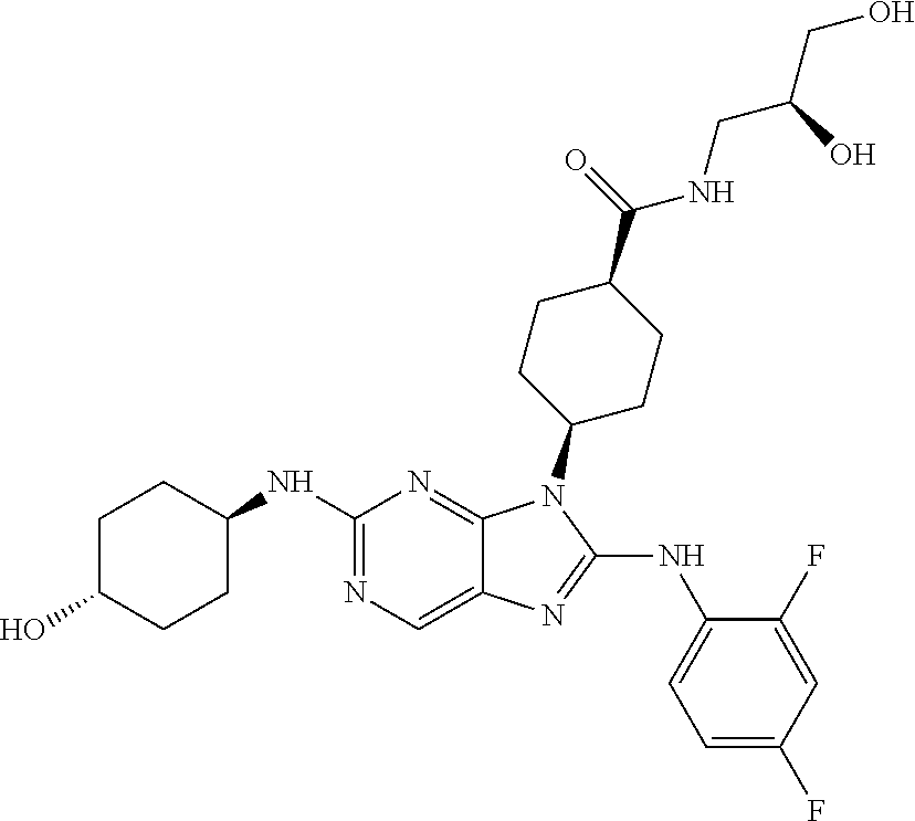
N1=C(NC2CCC(O)CC2)N=C2C(=C1)N=C(NC1=CC=C(F)C=C1F)N2C1CCC(C(=O)NCC(CO)O)CC1
